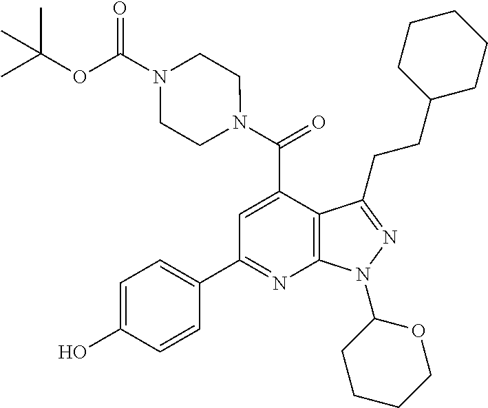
C12=C(C(CCC3CCCCC3)=NN1C1CCCCO1)C(C(=O)N1CCN(C(OC(C)(C)C)=O)CC1)=CC(C1=CC=C(O)C=C1)=N2
